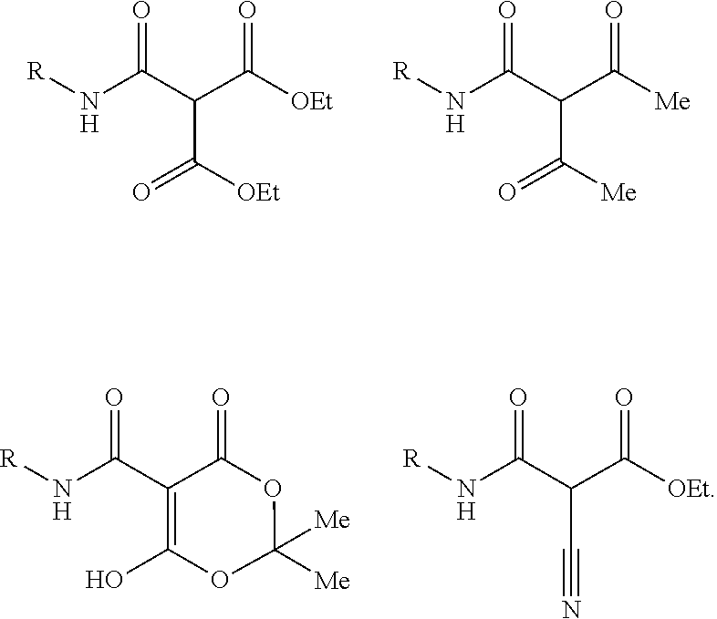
[R]NC(C(C(=O)[OEt])C([OEt])=O)=O.[R]NC(C(C(=O)[Me])C([Me])=O)=O.[R]NC(C1=C(O)OC([Me])([Me])OC1=O)=O.[R]NC(C(C#N)C([OEt])=O)=O
